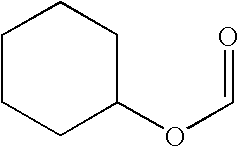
C1CCC(OC=O)CC1
